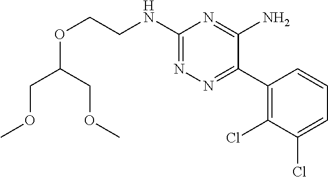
O(CCNC1=NN=C(C2=C(Cl)C(Cl)=CC=C2)C(N)=N1)C(COC)COC
